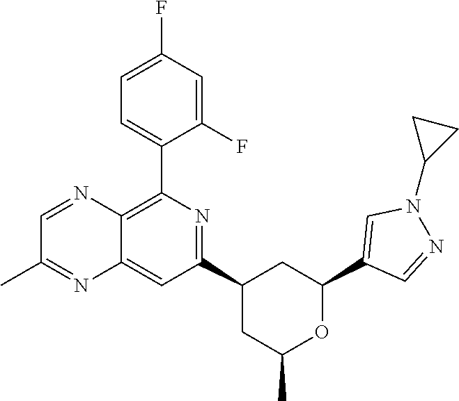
C1(C2=CC=C(F)C=C2F)=C2C(=CC(C3CC(C)OC(C4=CN(C5CC5)N=C4)C3)=N1)N=C(C)C=N2
